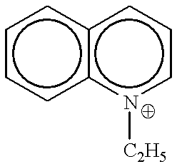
c1ccc2c(c1)cccn2[C2H5]
